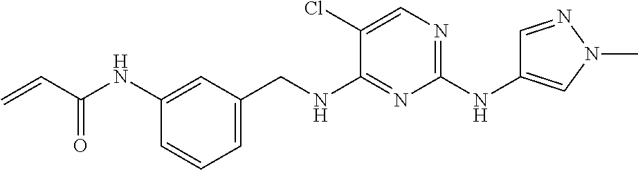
C=CC(=O)NC1=CC(CNC2=NC(NC3=CN(C)N=C3)=NC=C2Cl)=CC=C1
